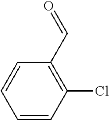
C1=CC(Cl)=C(C=O)C=C1
